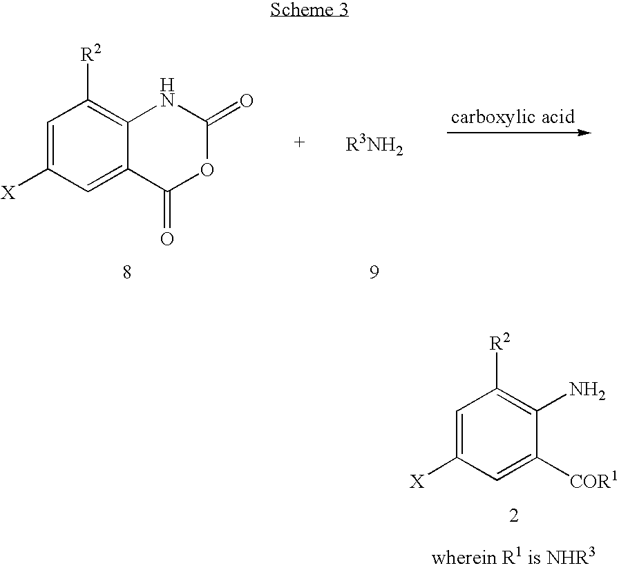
C1=C([X])C=C2C(=C1[R2])NC(=O)OC2=O.C1=C([X])C=C([COR1])C(N)=C1[R2]
